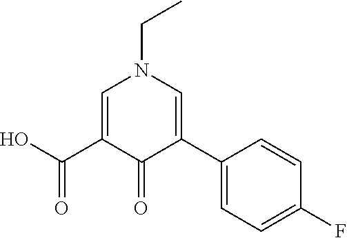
C1=C(C(O)=O)C(=O)C(C2=CC=C(F)C=C2)=CN1CC
